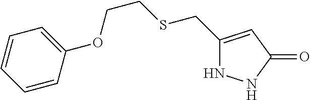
C1(CSCCOC2=CC=CC=C2)=CC(=O)NN1
